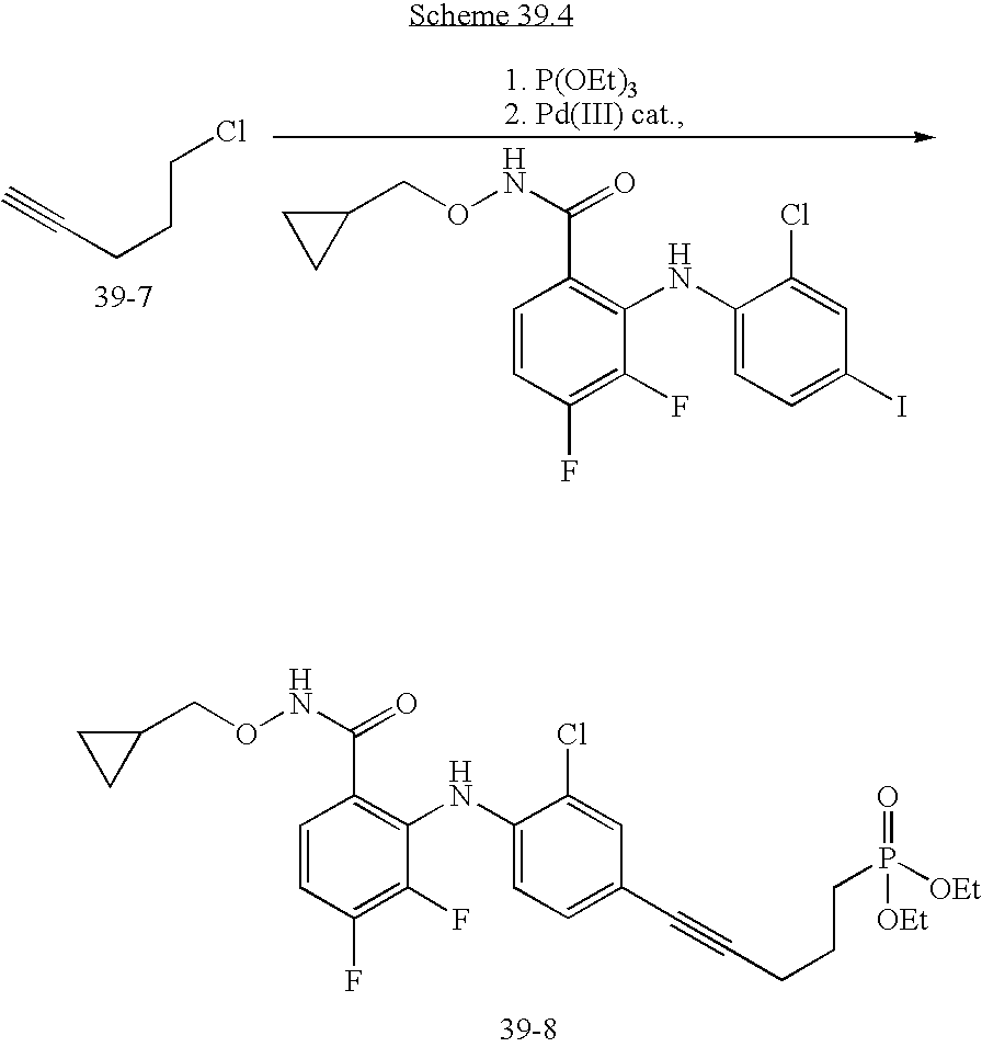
C1(NC2=C(C(NOCC3CC3)=O)C=CC(F)=C2F)=CC=C(I)C=C1Cl.C(CCCCl)#C.[1. P(OEt)32. Pd(III) cat.].C1(NC2=C(C(NOCC3CC3)=O)C=CC(F)=C2F)=CC=C(C#CCCCP(=O)([OEt])[OEt])C=C1Cl
